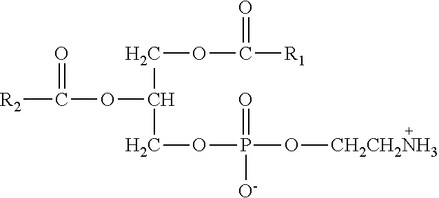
[R2]C(OC(COP(=O)([O-])O[CH2CH2NH3])COC(=O)[R1])=O
